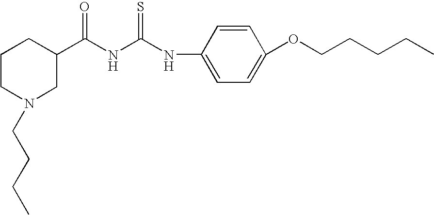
C1CN(CCCC)CC(C(NC(NC2=CC=C(OCCCCC)C=C2)=S)=O)C1
